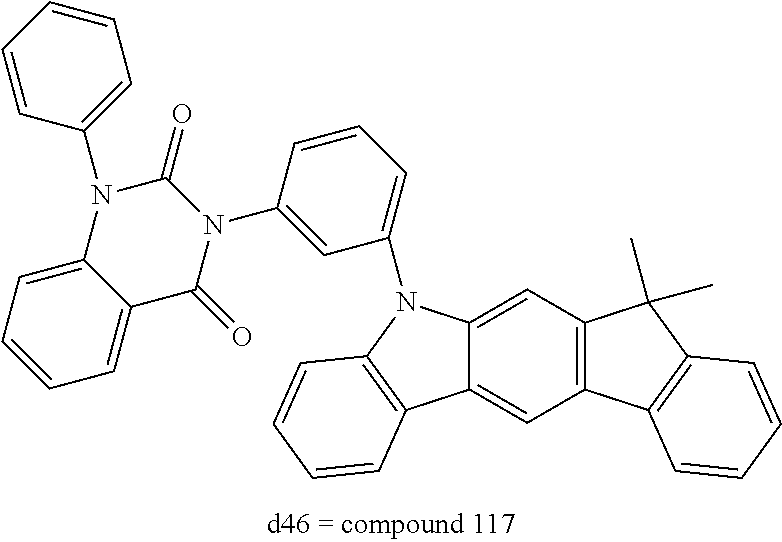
C1=C2C(=CC3=C1C(C)(C)C1=C3C=CC=C1)C1=C(N2C2=CC=CC(N3C(=O)N(C4=CC=CC=C4)C4=CC=CC=C4C3=O)=C2)C=CC=C1
